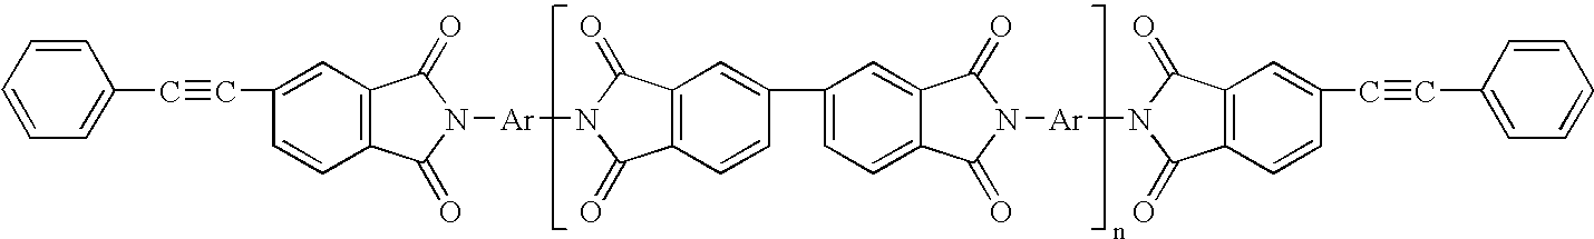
C1=C(C#CC2=CC3=C(C=C2)C(=O)N([Ar]N2C(=O)C4=C(C=C(C5=CC=C6C(=C5)C(=O)N([Ar]N5C(=O)C7=C(C=C(C#CC8=CC=CC=C8)C=C7)C5=O)C6=O)C=C4)C2=O)C3=O)C=CC=C1
